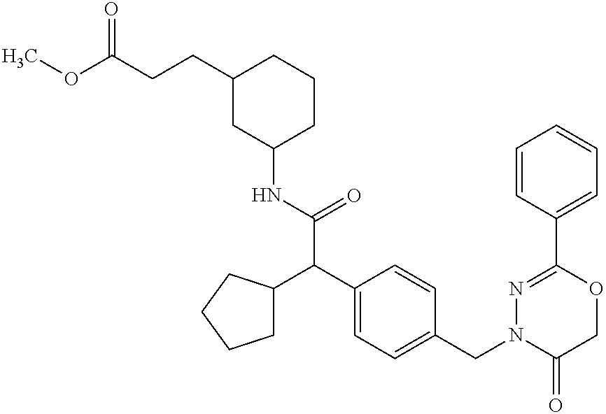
C1(CCC(OC)=O)CC(NC(C(C2=CC=C(CN3C(=O)COC(C4=CC=CC=C4)=N3)C=C2)C2CCCC2)=O)CCC1
